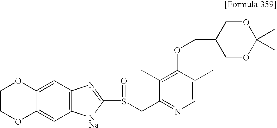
C12=CC3=C(C=C1OCCO2)[NNa]C(S(CC1=NC=C(C)C(OCC2COC(C)(C)OC2)=C1C)=O)=N3
